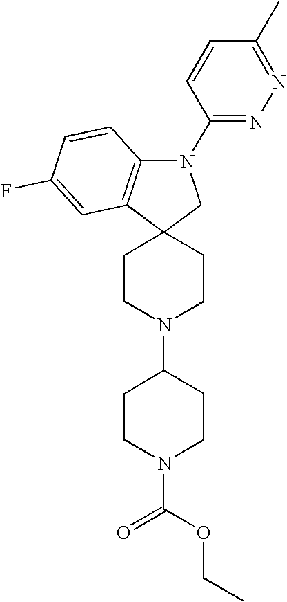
N1(C2=NN=C(C)C=C2)C2=C(C3(C1)CCN(C1CCN(C(OCC)=O)CC1)CC3)C=C(F)C=C2
